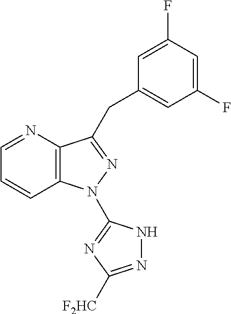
C12=C(N=CC=C1)C(CC1=CC(F)=CC(F)=C1)=NN2C1=NC([F2HC])=NN1
